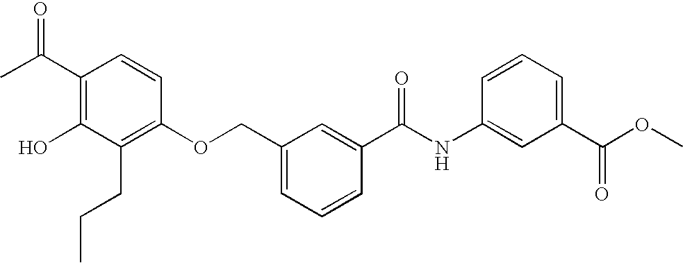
C1(C(C)=O)=C(O)C(CCC)=C(OCC2=CC=CC(C(NC3=CC(C(OC)=O)=CC=C3)=O)=C2)C=C1
